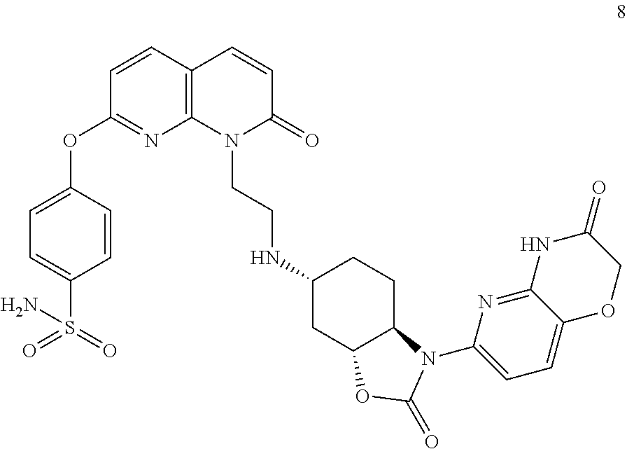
N1(CCNC2CC3C(CC2)N(C2=CC=C4C(=N2)NC(=O)CO4)C(=O)O3)C(=O)C=CC2=C1N=C(OC1=CC=C(S(=O)(=O)N)C=C1)C=C2
